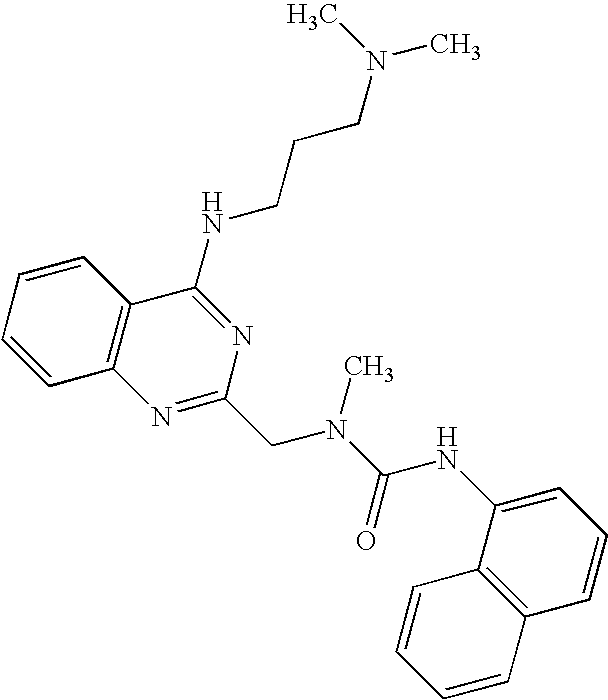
C1=CC2=C(C=C1)C(NCCCN(C)C)=NC(CN(C(=O)NC1=CC=CC3=C1C=CC=C3)C)=N2
